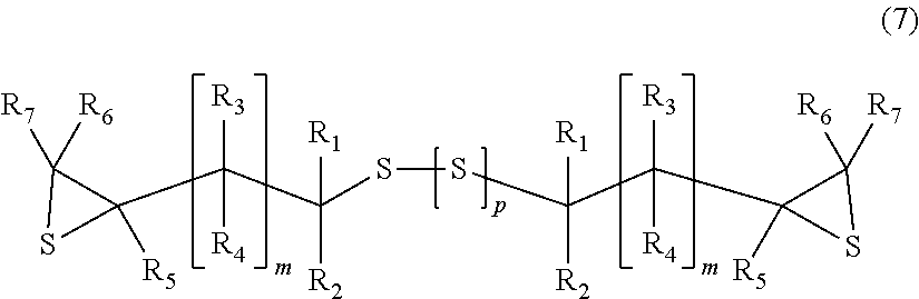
C1([R7])([R6])C(C(C(SSC(C([R3])([R4])C2([R5])C([R7])([R6])S2)([R2])[R1])([R2])[R1])([R3])[R4])([R5])S1
